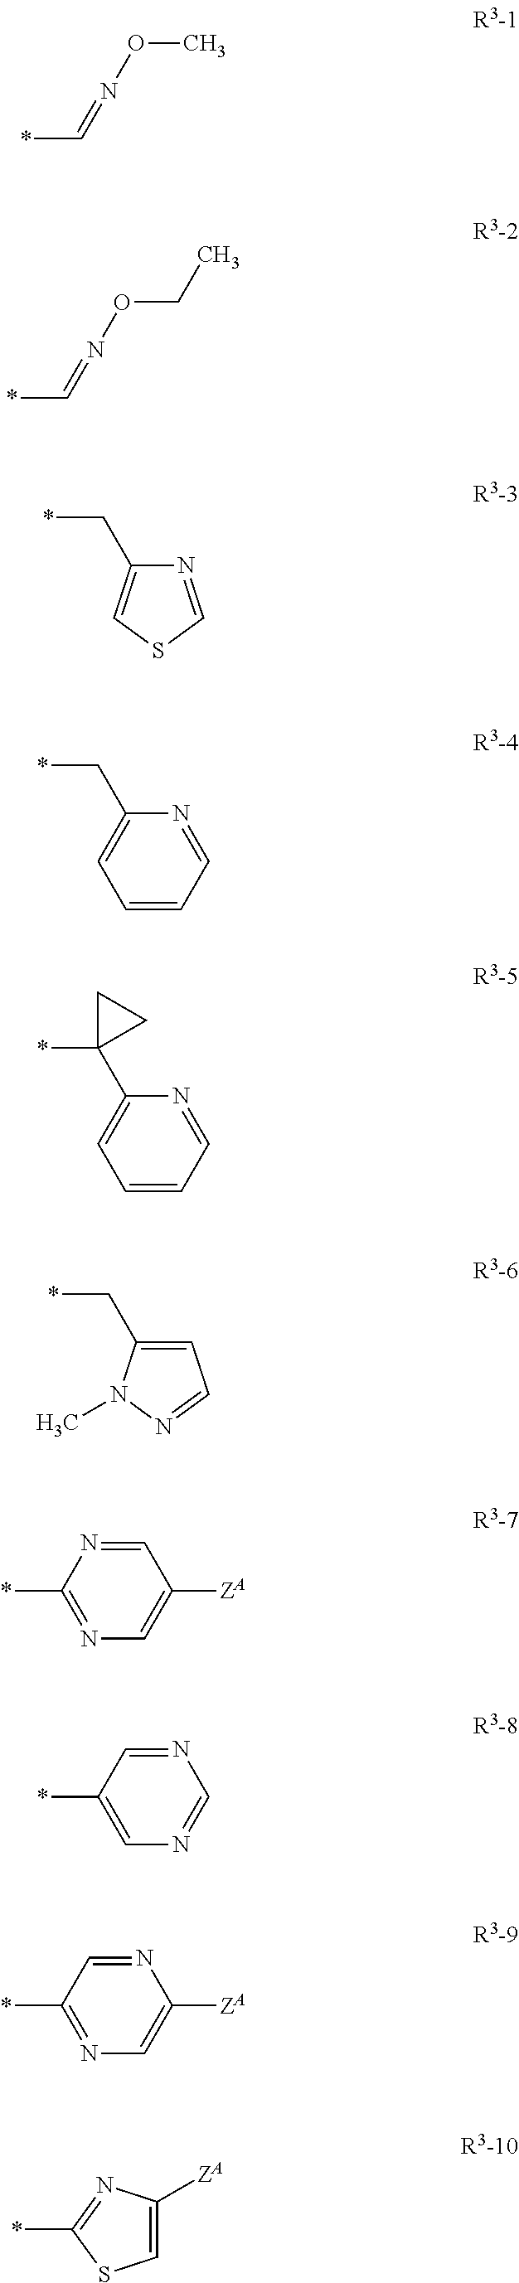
*C=NOC.*C=NOCC.N1=CSC=C1C*.C1=CC=NC(C*)=C1.C1=CC=NC(C2(*)CC2)=C1.C1=C(C*)N(C)N=C1.C1=NC(*)=NC=C1[ZA].N1=CC(*)=CN=C1.N1=CC(*)=NC=C1[ZA].C1=C([ZA])N=C(*)S1
